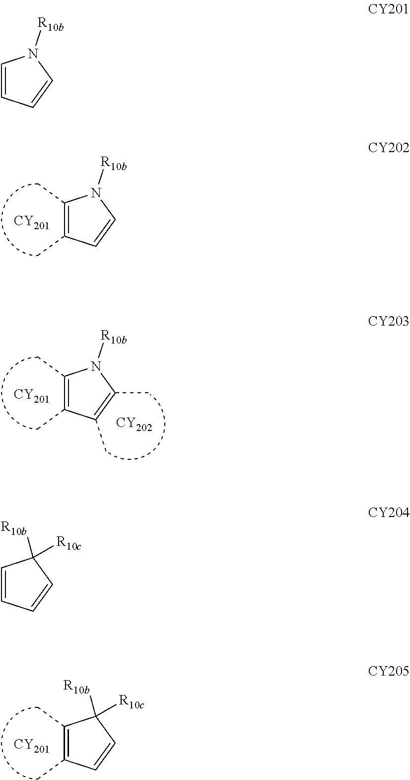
C1(C)=C(C)C=CN1[R10b].[CY201].C1(C)=C(C)C(C)=C(C)N1[R10b].[CY201].[CY202].C1(C)=C(C)C=CC1([R10b])[R10c].[CY201].C1=CC=CN1[R10b].C1=CC=CC1([R10b])[R10c]
